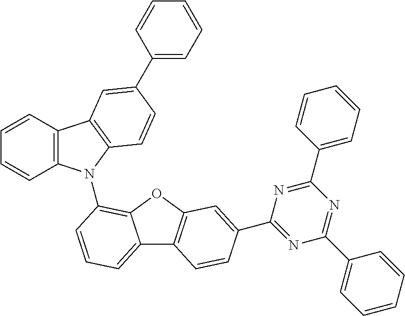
C1=CC2=C(C=C1)N(C1=C3C(=CC=C1)C1=C(O3)C=C(C3=NC(C4=CC=CC=C4)=NC(C4=CC=CC=C4)=N3)C=C1)C1=C2C=C(C2=CC=CC=C2)C=C1
